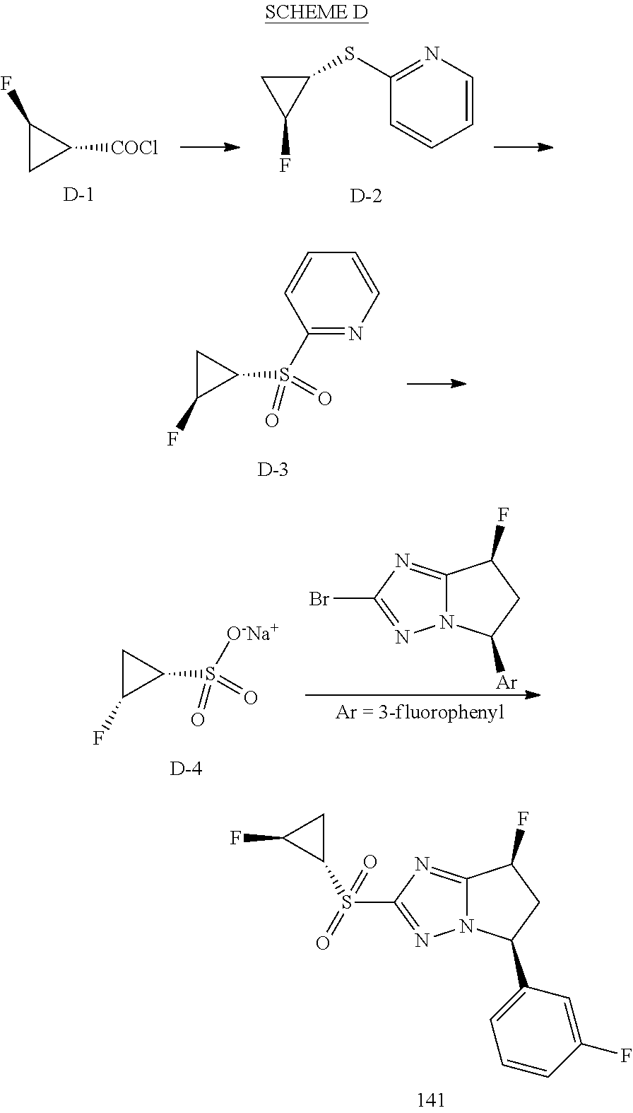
C1(F)CC1[COCl].[D].C1=CN=C(SC2CC2F)C=C1.[D].C1(S(C2CC2F)(=O)=O)=NC=CC=C1.[D].[D].[O-Na+]S(C1CC1F)(=O)=O.C12=NC(Br)=NN1C([Ar])CC2F.C12=NC(S(C3CC3F)(=O)=O)=NN1C(C1=CC=CC(F)=C1)CC2F
